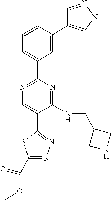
N1=C(C2=CC=CC(C3=CN(C)N=C3)=C2)N=C(NCC2CNC2)C(C2=NN=C(C(OC)=O)S2)=C1
